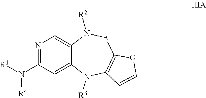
N1=C(N([R4])[R1])C=C2C(=C1)N([R2])[E]C1=C(N2[R3])C=CO1
